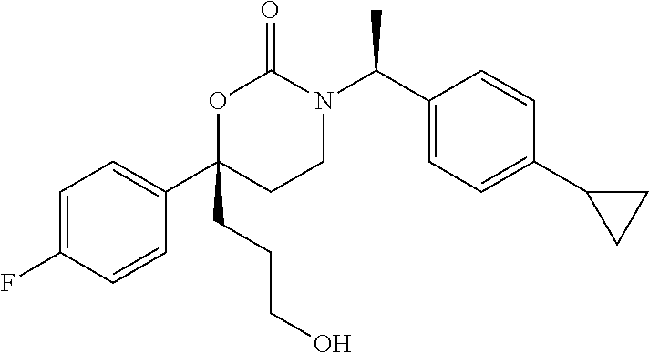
C1=C(F)C=CC(C2(CCCO)CCN(C(C3=CC=C(C4CC4)C=C3)C)C(=O)O2)=C1
